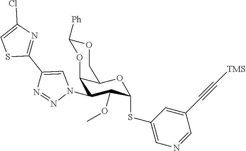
C1(N2C=C(C3=NC(Cl)=CS3)N=N2)C(OC)C(SC2=CN=CC(C#C[TMS])=C2)OC2C1OC([Ph])OC2
